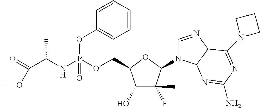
C1(O)C(F)(C)C(N2C=NC3C2N=C(N)N=C3N2CCC2)OC1COP(NC(C(OC)=O)C)(OC1=CC=CC=C1)=O
